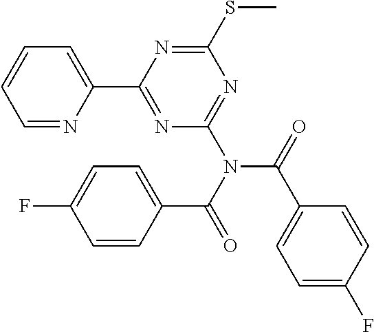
C1=C(C2=NC(N(C(C3=CC=C(F)C=C3)=O)C(=O)C3=CC=C(F)C=C3)=NC(SC)=N2)N=CC=C1
